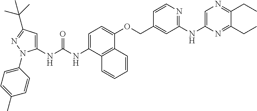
C1=C(NC(NC2=CC(C(C)(C)C)=NN2C2=CC=C(C)C=C2)=O)C2=C(C(OCC3=CC(NC4=CN=C(CC)C(CC)=N4)=NC=C3)=C1)C=CC=C2
